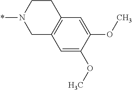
C1=C(OC)C(OC)=CC2=C1CN(*)CC2
